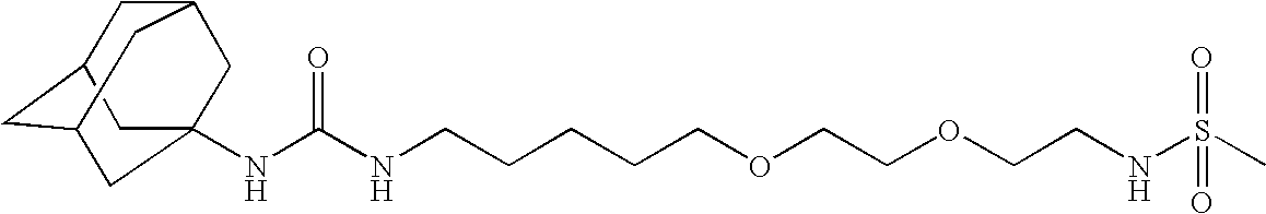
N(C(NCCCCCOCCOCCNS(C)(=O)=O)=O)C12CC3CC(CC(C1)C3)C2
